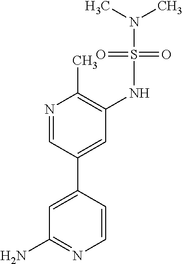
C1(N)=NC=CC(C2=CC(NS(N(C)C)(=O)=O)=C(C)N=C2)=C1
